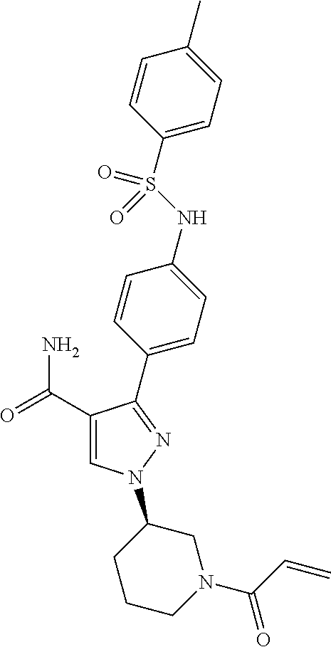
C1(C(=O)N)=CN(C2CCCN(C(C=C)=O)C2)N=C1C1=CC=C(NS(C2=CC=C(C)C=C2)(=O)=O)C=C1
